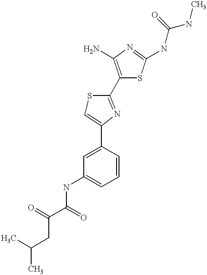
C(C(=O)NC1=CC=CC(C2=CSC(C3=C(N)N=C(NC(NC)=O)S3)=N2)=C1)(CC(C)C)=O
